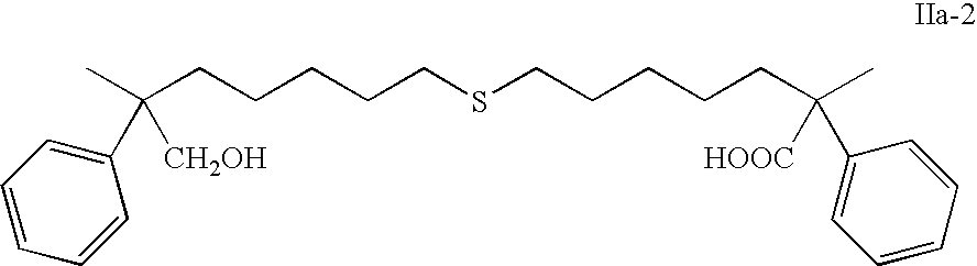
CC(CCCCCSCCCCCC(C)([HOOC])C1=CC=CC=C1)([CH2OH])C1=CC=CC=C1
